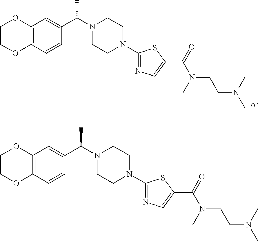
C12=C(C=CC(C(N3CCN(C4=NC=C(C(N(CCN(C)C)C)=O)S4)CC3)C)=C1)OCCO2.C12=C(C=CC(C(N3CCN(C4=NC=C(C(N(CCN(C)C)C)=O)S4)CC3)C)=C1)OCCO2
